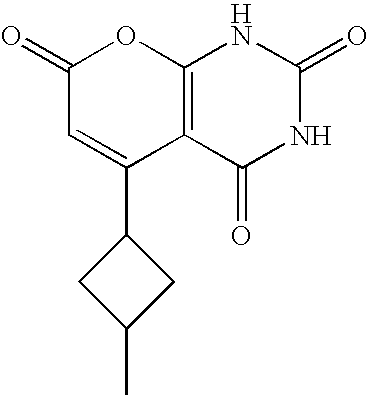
C1(=O)C=C(C2CC(C)C2)C2=C(O1)NC(=O)NC2=O
